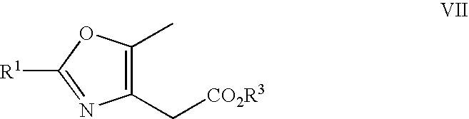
C1(C[CO2R3])=C(C)OC([R1])=N1
